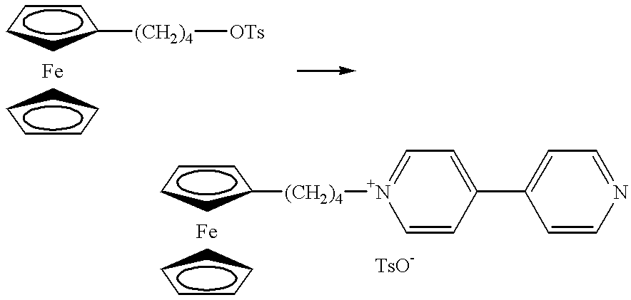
C1=CC(C2=CC=NC=C2)=CC=[N+]1[(CH2)4]C1CCCC1.[Fe].C1CCCC1.C1CCC([(CH2)4][OTs])C1.[Fe].C1CCCC1
